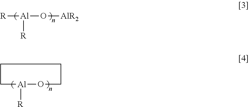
[Al]([R])(O[AlR2])[R].[Al]1([R])CCCCO1
